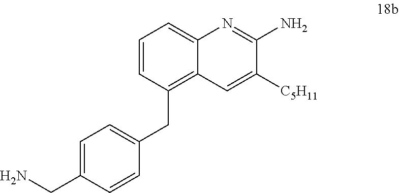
C1=CC(CC2=CC=C(CN)C=C2)=C2C(=C1)N=C(N)C([C5H11])=C2
